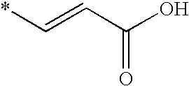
*C=CC(O)=O
